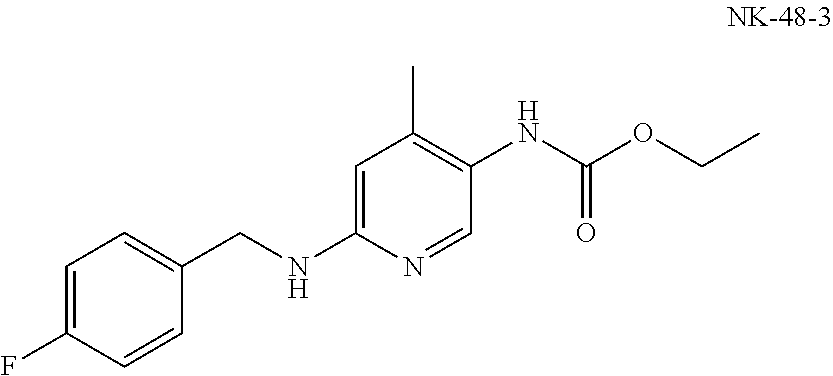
C(NC1=CC(C)=C(NC(OCC)=O)C=N1)C1=CC=C(F)C=C1
